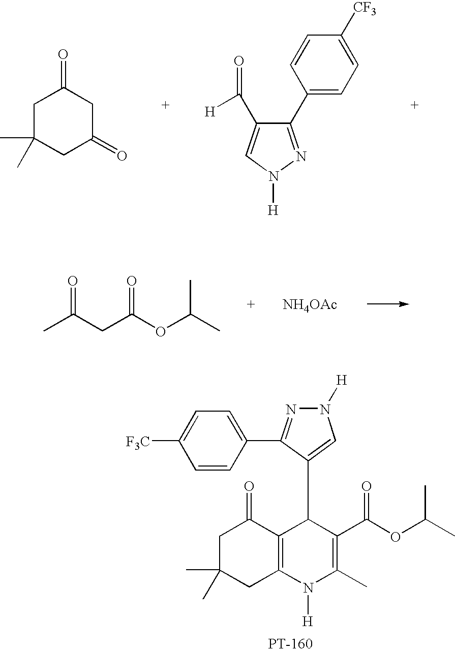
O=C(CC(OC(C)C)=O)C.[NH4OAc].C1C(C)(C)CC(=O)CC1=O.C1(C2=CC=C([CF3])C=C2)=NN([H])C=C1C(=O)[H].C1C(C)(C)CC2=C(C1=O)C(C1=CN([H])N=C1C1=CC=C([F3C])C=C1)C(C(OC(C)C)=O)=C(C)N2[H]
